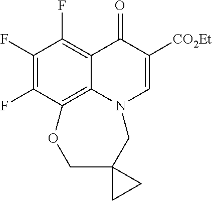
C1(F)=C(F)C2=C3C(=C1F)C(=O)C([CO2Et])=CN3CC1(CO2)CC1
